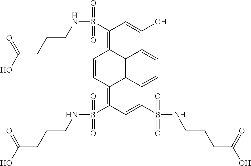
C1=CC2=C(S(=O)(NCCCC(O)=O)=O)C=C(S(NCCCC(=O)O)(=O)=O)C3=CC=C4C(=C23)C1=C(S(NCCCC(O)=O)(=O)=O)C=C4O
